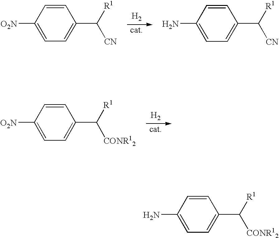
[H2].C1=CC([O2N])=CC=C1C([R1])[CONR12].[H2].C1=CC([O2N])=CC=C1C([R1])[CN].C1=CC(N)=CC=C1C([R1])[CN].C1=CC(N)=CC=C1C([R1])[CONR12]
